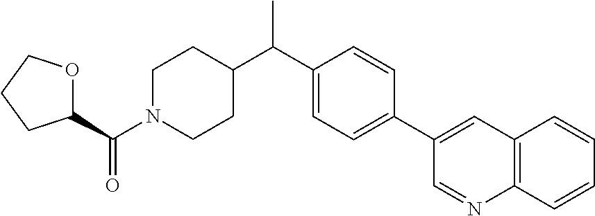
C1(C(C2CCN(C(=O)C3OCCC3)CC2)C)=CC=C(C2=CC3=C(C=CC=C3)N=C2)C=C1
